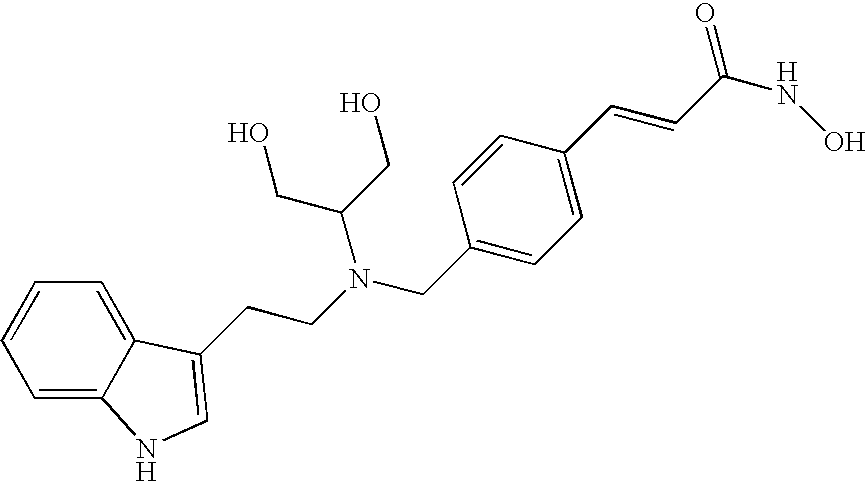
C1=C2C(=CC=C1)C(CCN(CC1=CC=C(C=CC(NO)=O)C=C1)C(CO)CO)=CN2
